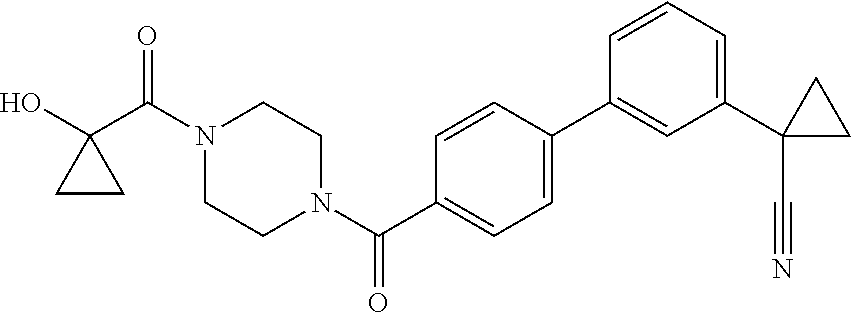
OC1(C(N2CCN(C(=O)C3=CC=C(C4=CC(C5(C#N)CC5)=CC=C4)C=C3)CC2)=O)CC1
